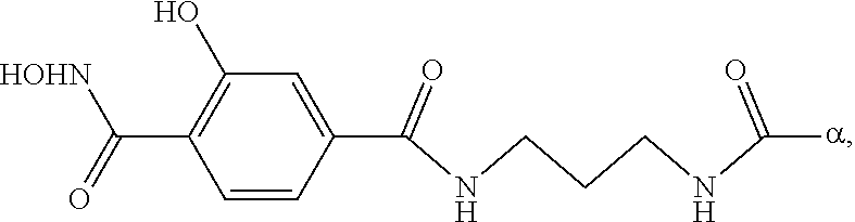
C(C1=C(O)C=C(C(NCCCNC([a])=O)=O)C=C1)([HOHN])=O
